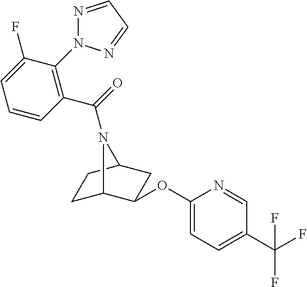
C1C2C(OC3=CC=C(C(F)(F)F)C=N3)CC(C1)N2C(=O)C1=C(N2N=CC=N2)C(F)=CC=C1
